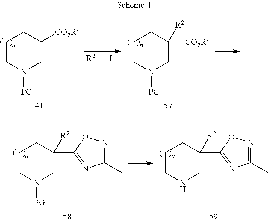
C1CN([PG])CC([CO2R])C1.C1CN([PG])CC([CO2R])([R2])C1.[R2]I.C1CN([PG])CC(C2=NC(C)=NO2)([R2])C1.C1CNCC(C2=NC(C)=NO2)([R2])C1
